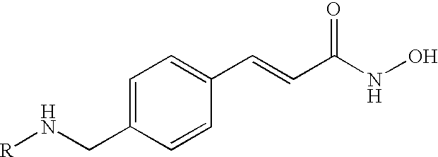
[R]NCC1=CC=C(C=CC(=O)NO)C=C1
